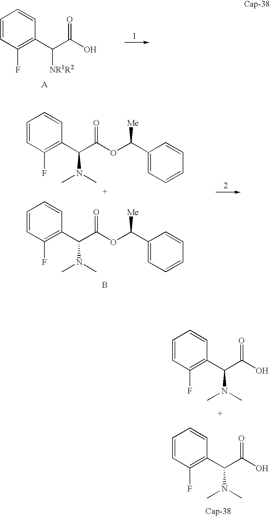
C1=CC(F)=C(C(C(O)=O)[NR1R2])C=C1.C1=CC(F)=C(C(C(OC(C2=CC=CC=C2)[Me])=O)N(C)C)C=C1.C1=CC(F)=C(C(C(OC(C2=CC=CC=C2)[Me])=O)N(C)C)C=C1.B.C1=CC(F)=C(C(C(O)=O)N(C)C)C=C1.C1=CC(F)=C(C(C(O)=O)N(C)C)C=C1
